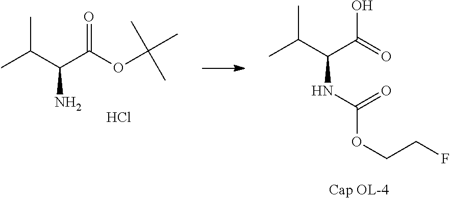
C(C(C(OC(C)(C)C)=O)N)(C)C.Cl.CC(C)C(C(=O)O)NC(OCCF)=O
